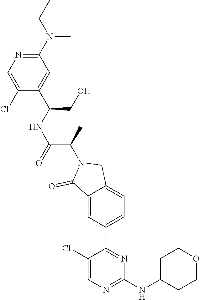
C1(N(CC)C)=NC=C(Cl)C(C(CO)NC(C(C)N2C(=O)C3=CC(C4=NC(NC5CCOCC5)=NC=C4Cl)=CC=C3C2)=O)=C1
